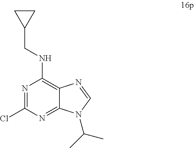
N1=C(Cl)N=C2C(=C1NCC1CC1)N=CN2C(C)C
